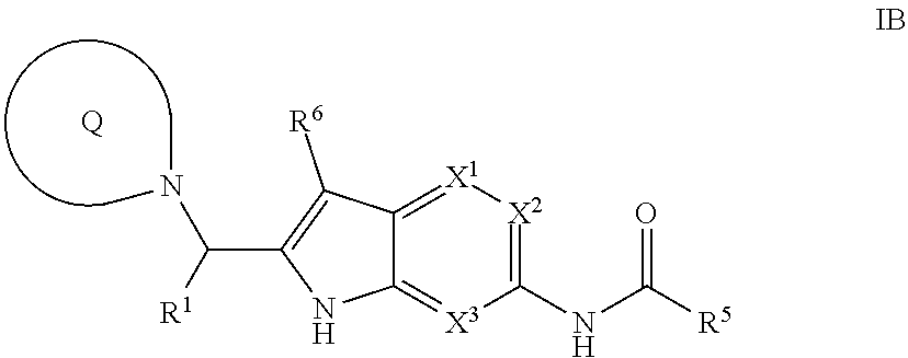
C1(NC([R5])=O)=[X2][X1]=C2C(=[X3]1)NC(C([R1])N(C)C)=C2[R6].[Q]
